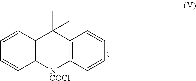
C12=C(C=CC=C1)C(C)(C)C1=C([NCOCl]2)C=CC=C1
